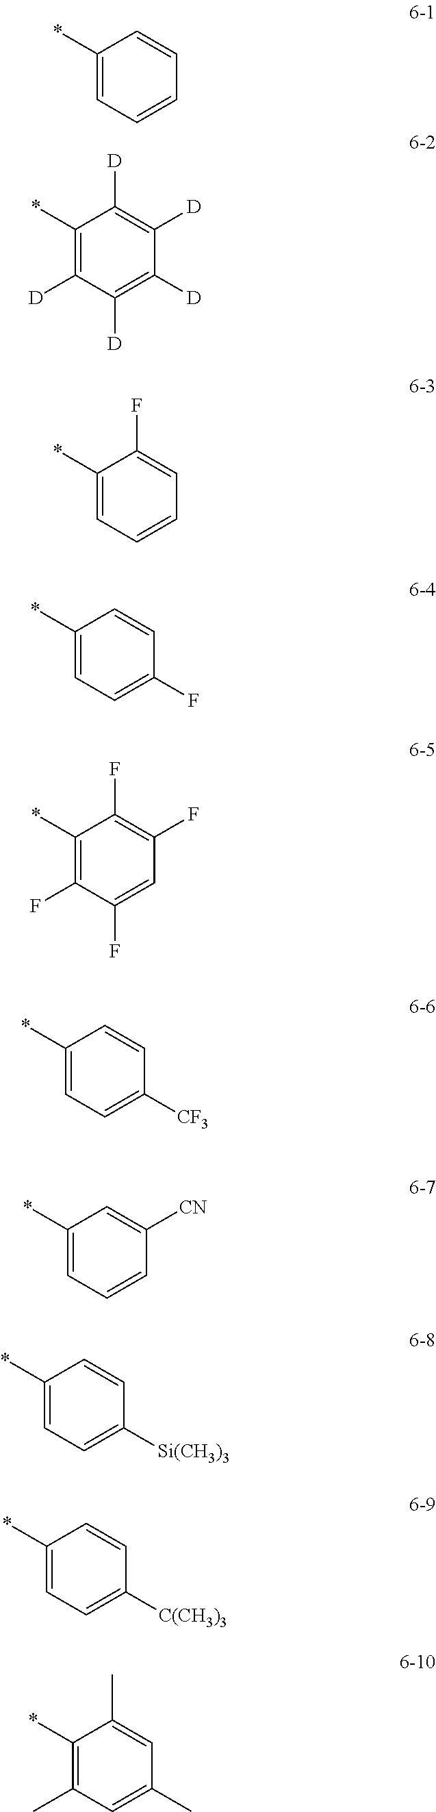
C1(*)=CC=CC=C1.C1(*)=C([D])C([D])=C([D])C([D])=C1[D].C1(*)=CC=CC=C1F.C1(*)=CC=C(F)C=C1.C1(F)=CC(F)=C(F)C(*)=C1F.C1(*)=CC=C([CF3])C=C1.C1(*)=CC=CC([CN])=C1.C1(*)=CC=C([Si(CH3)3])C=C1.C1(*)=CC=C([C(CH3)3])C=C1.C1(*)=C(C)C=C(C)C=C1C
